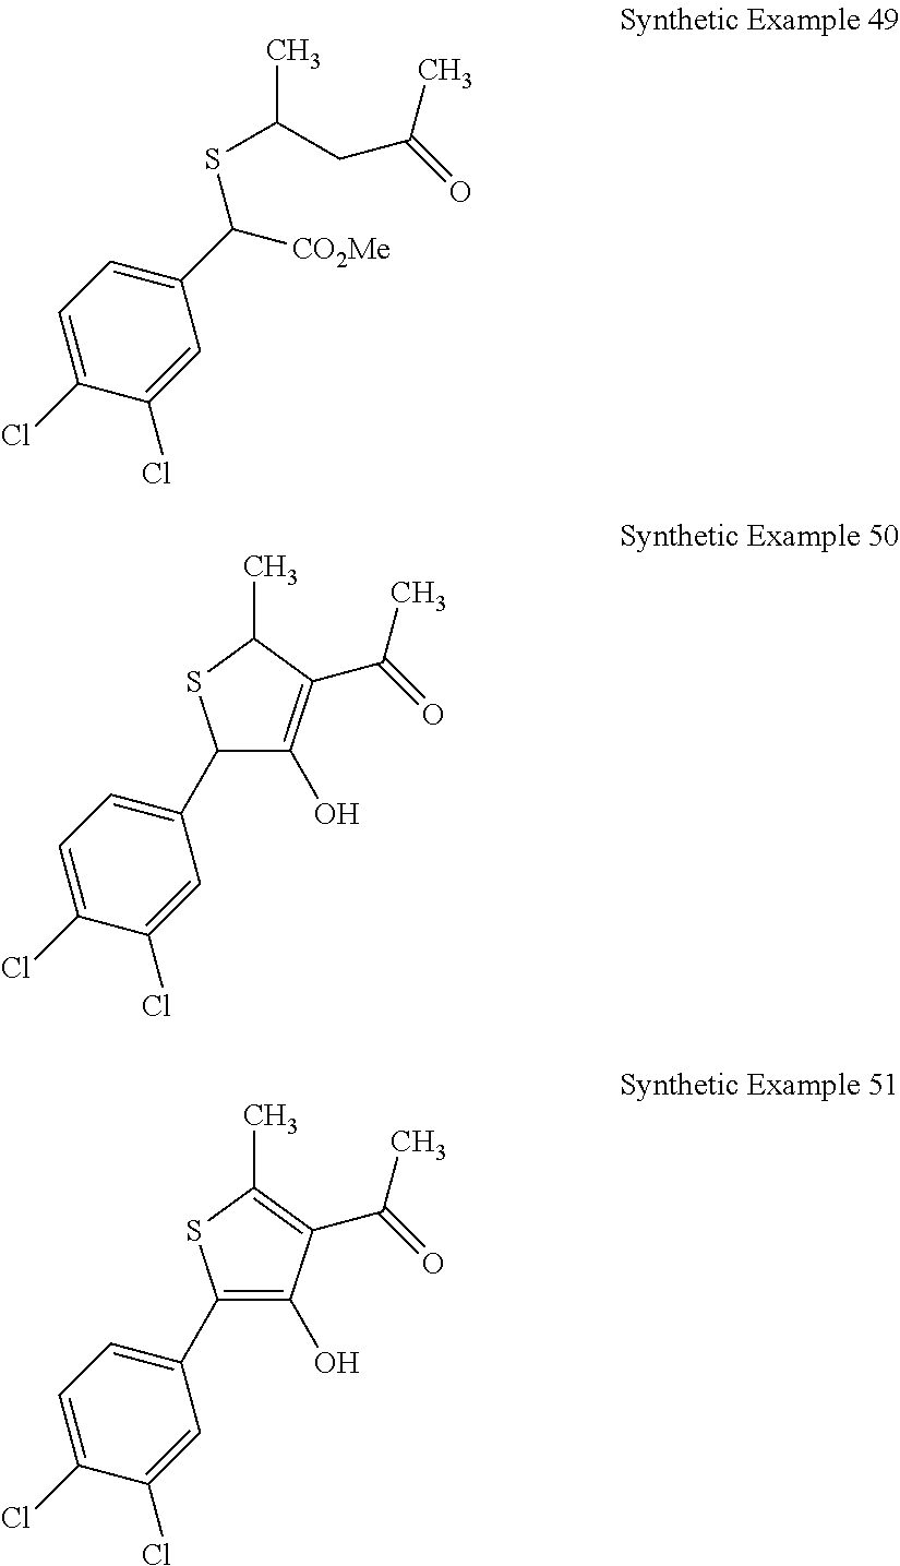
C1(C([CO2Me])SC(CC(C)=O)C)=CC=C(Cl)C(Cl)=C1.C1(C2C(O)=C(C(=O)C)C(C)S2)=CC=C(Cl)C(Cl)=C1.C1(C2=C(O)C(C(=O)C)=C(C)S2)=CC=C(Cl)C(Cl)=C1
